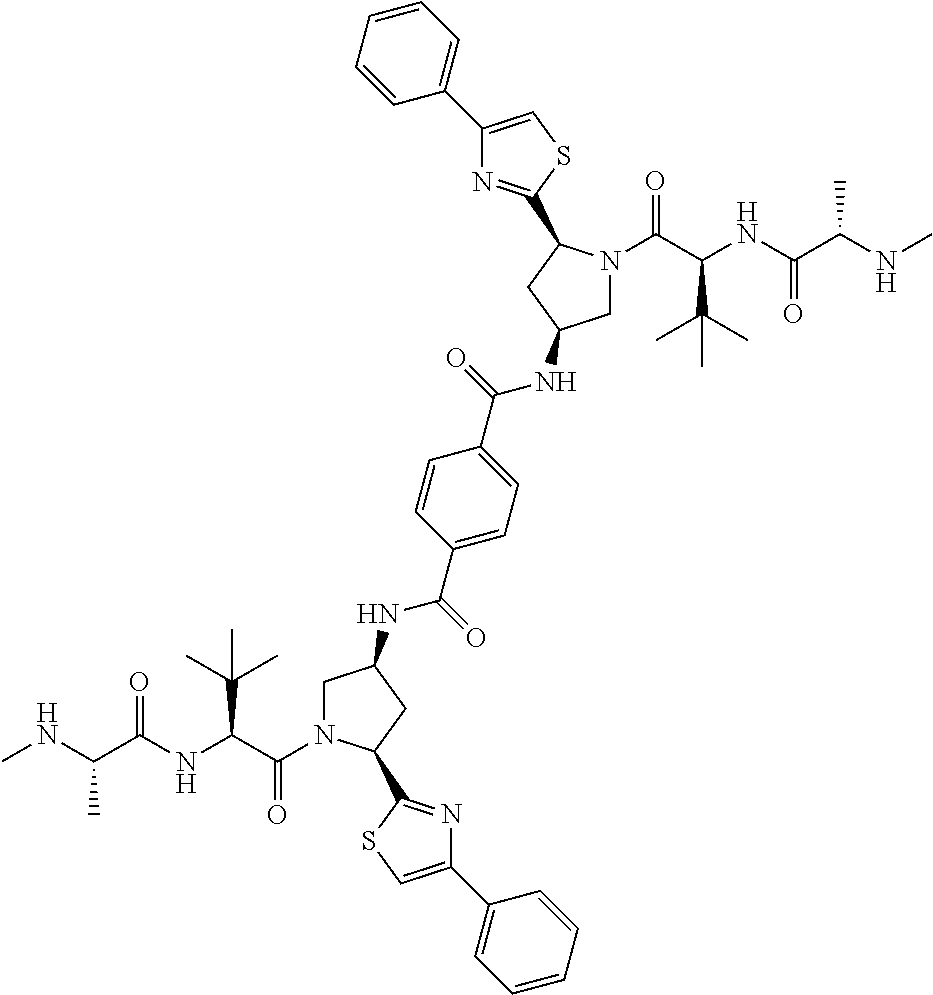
CNC(C(NC(C(=O)N1CC(NC(C2=CC=C(C(=O)NC3CN(C(C(NC(C(NC)C)=O)C(C)(C)C)=O)C(C4=NC(C5=CC=CC=C5)=CS4)C3)C=C2)=O)CC1C1=NC(C2=CC=CC=C2)=CS1)C(C)(C)C)=O)C
